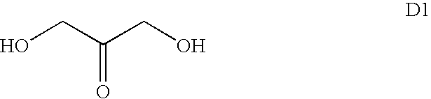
O=C(CO)CO
